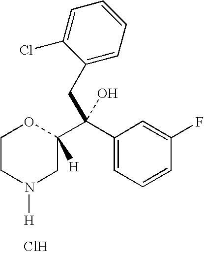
C1CN([H])CC(C(CC2=CC=CC=C2Cl)(C2=CC=CC(F)=C2)O)([H])O1.Cl
